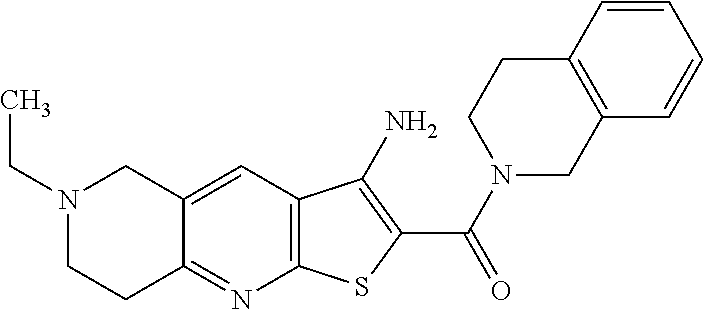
C12=C(C=C3C(=N1)CCN(CC)C3)C(N)=C(C(N1CC3=C(CC1)C=CC=C3)=O)S2
